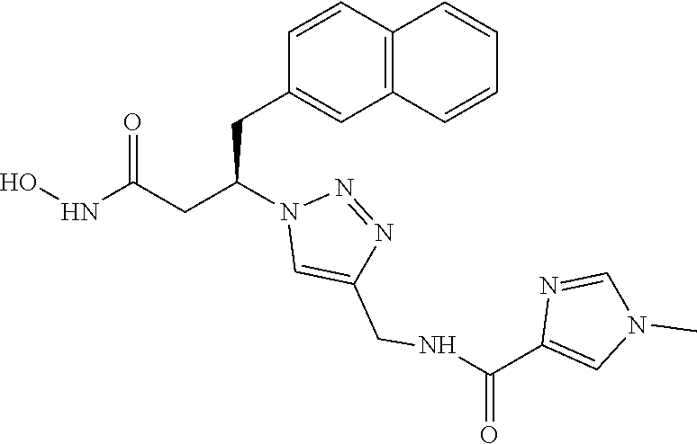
C1(CC(CC(NO)=O)N2C=C(CNC(C3=CN(C)C=N3)=O)N=N2)=CC2=C(C=C1)C=CC=C2
